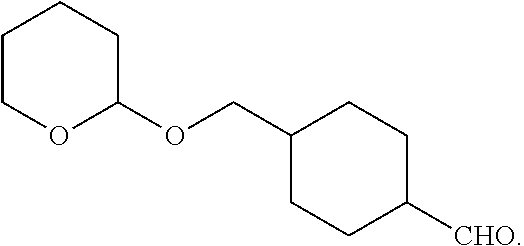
C1(OCC2CCC([CHO])CC2)CCCCO1
